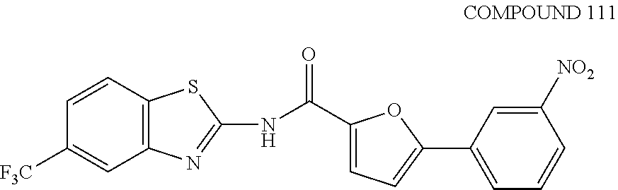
C12=C(C=CC([F3C])=C1)SC(NC(C1=CC=C(C3=CC=CC([NO2])=C3)O1)=O)=N2
